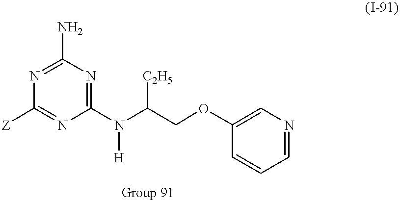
C1(N)=NC([Z])=NC(N(C(COC2=CN=CC=C2)[C2H5])[H])=N1
